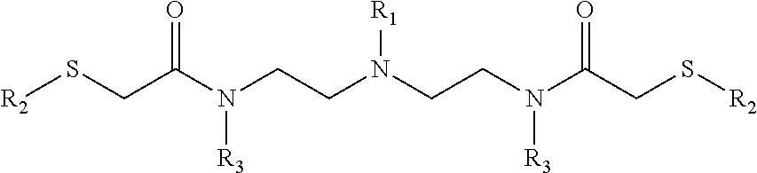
[R2]SCC(N(CCN(CCN(C(CS[R2])=O)[R3])[R1])[R3])=O
